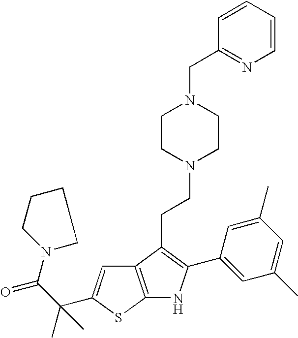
N1(C(C(C)(C)C2=CC3=C(S2)NC(C2=CC(C)=CC(C)=C2)=C3CCN2CCN(CC3=NC=CC=C3)CC2)=O)CCCC1
